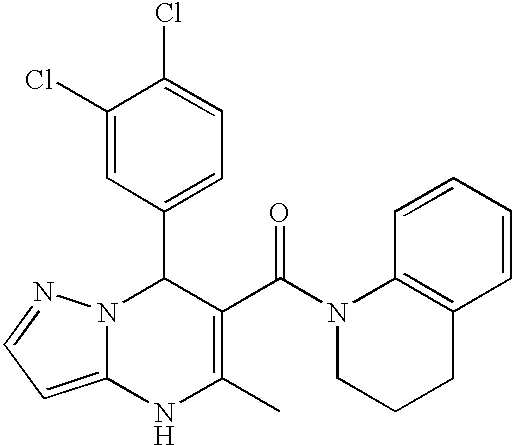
C1(Cl)=CC(C2N3C(=CC=N3)NC(C)=C2C(N2CCCC3=C2C=CC=C3)=O)=CC=C1Cl
